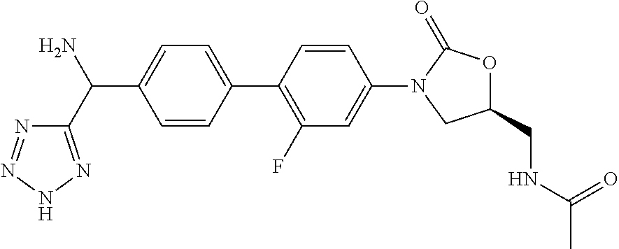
C1(C(N)C2=NNN=N2)=CC=C(C2=C(F)C=C(N3CC(CNC(C)=O)OC3=O)C=C2)C=C1
